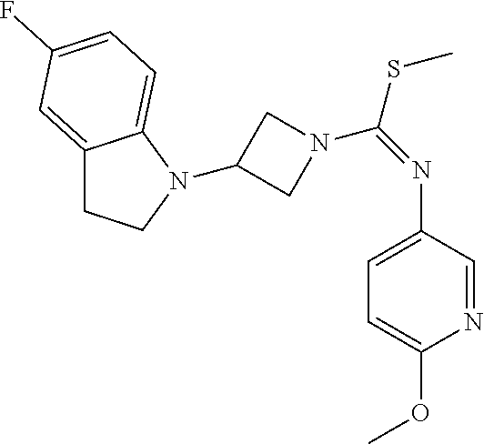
C1(N2CCC3=CC(F)=CC=C32)CN(C(=NC2=CC=C(OC)N=C2)SC)C1
